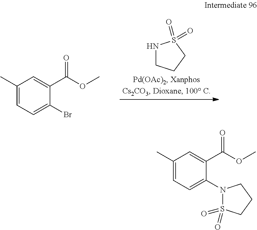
N1CCCS1(=O)=O.C1(C)=CC=C(Br)C(C(OC)=O)=C1.C1(C)=CC=C(N2S(=O)(=O)CCC2)C(C(OC)=O)=C1
